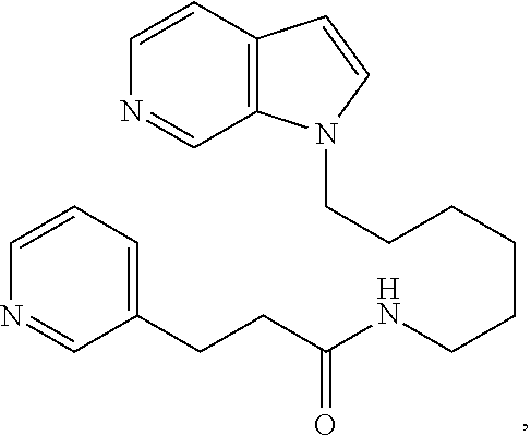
C12=C(C=CN=C1)C=CN2CCCCCCNC(CCC1=CC=CN=C1)=O
